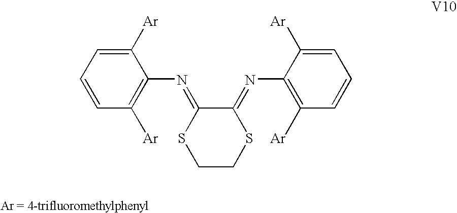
C1([Ar])=CC=CC([Ar])=C1N=C1SCCSC1=NC1=C([Ar])C=CC=C1[Ar]
